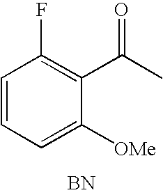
C1=CC=C([OMe])C(C(C)=O)=C1F.[BN]
